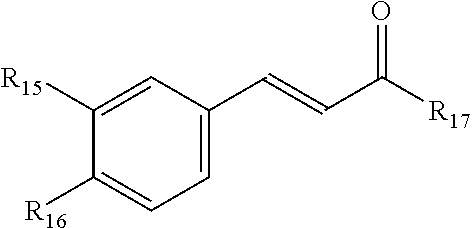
C1(C=CC([R17])=O)=CC=C([R16])C([R15])=C1
